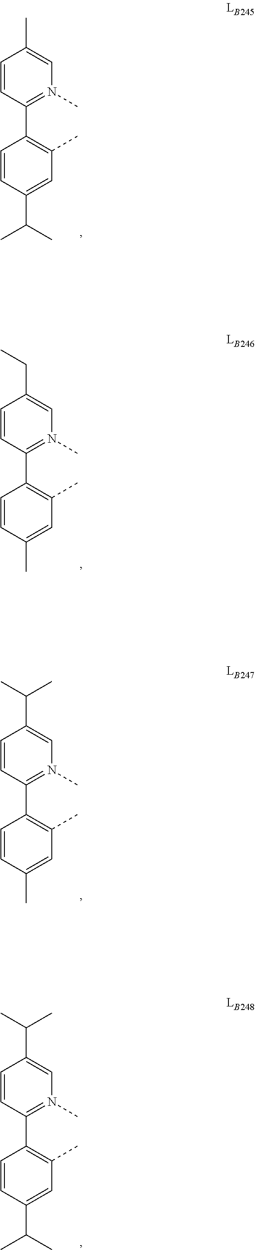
C1=CC(C(C)C)=CC(C)=C1C1=N(C)C=C(C)C=C1.C1=CC(C)=CC(C)=C1C1=N(C)C=C(CC)C=C1.C1=CC(C)=CC(C)=C1C1=N(C)C=C(C(C)C)C=C1.C1=CC(C(C)C)=CC(C)=C1C1=N(C)C=C(C(C)C)C=C1
